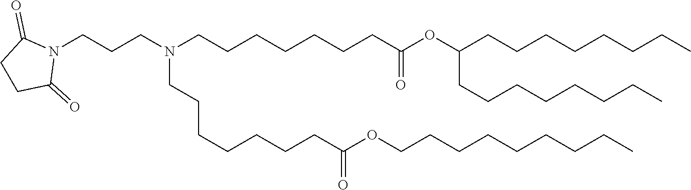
C(C(=O)OCCCCCCCCC)CCCCCCN(CCCCCCCC(=O)OC(CCCCCCCC)CCCCCCCC)CCCN1C(=O)CCC1=O
